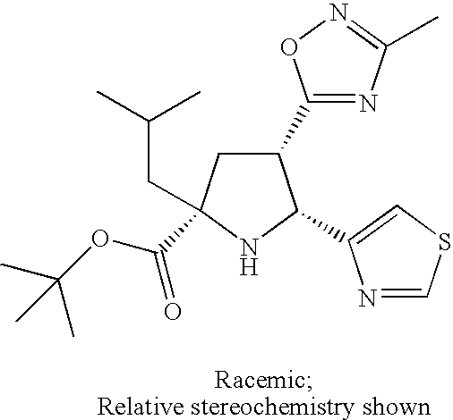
C1(C2=NC(C)=NO2)CC(CC(C)C)(C(OC(C)(C)C)=O)NC1C1=CSC=N1
